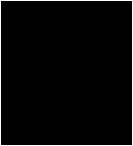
C1(N2CCOCC2)=NC(C2=CC=CC(O)=C2)=CC(O)=N1
